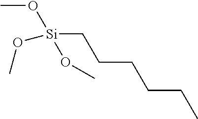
CO[Si](CCCCCC)(OC)OC
